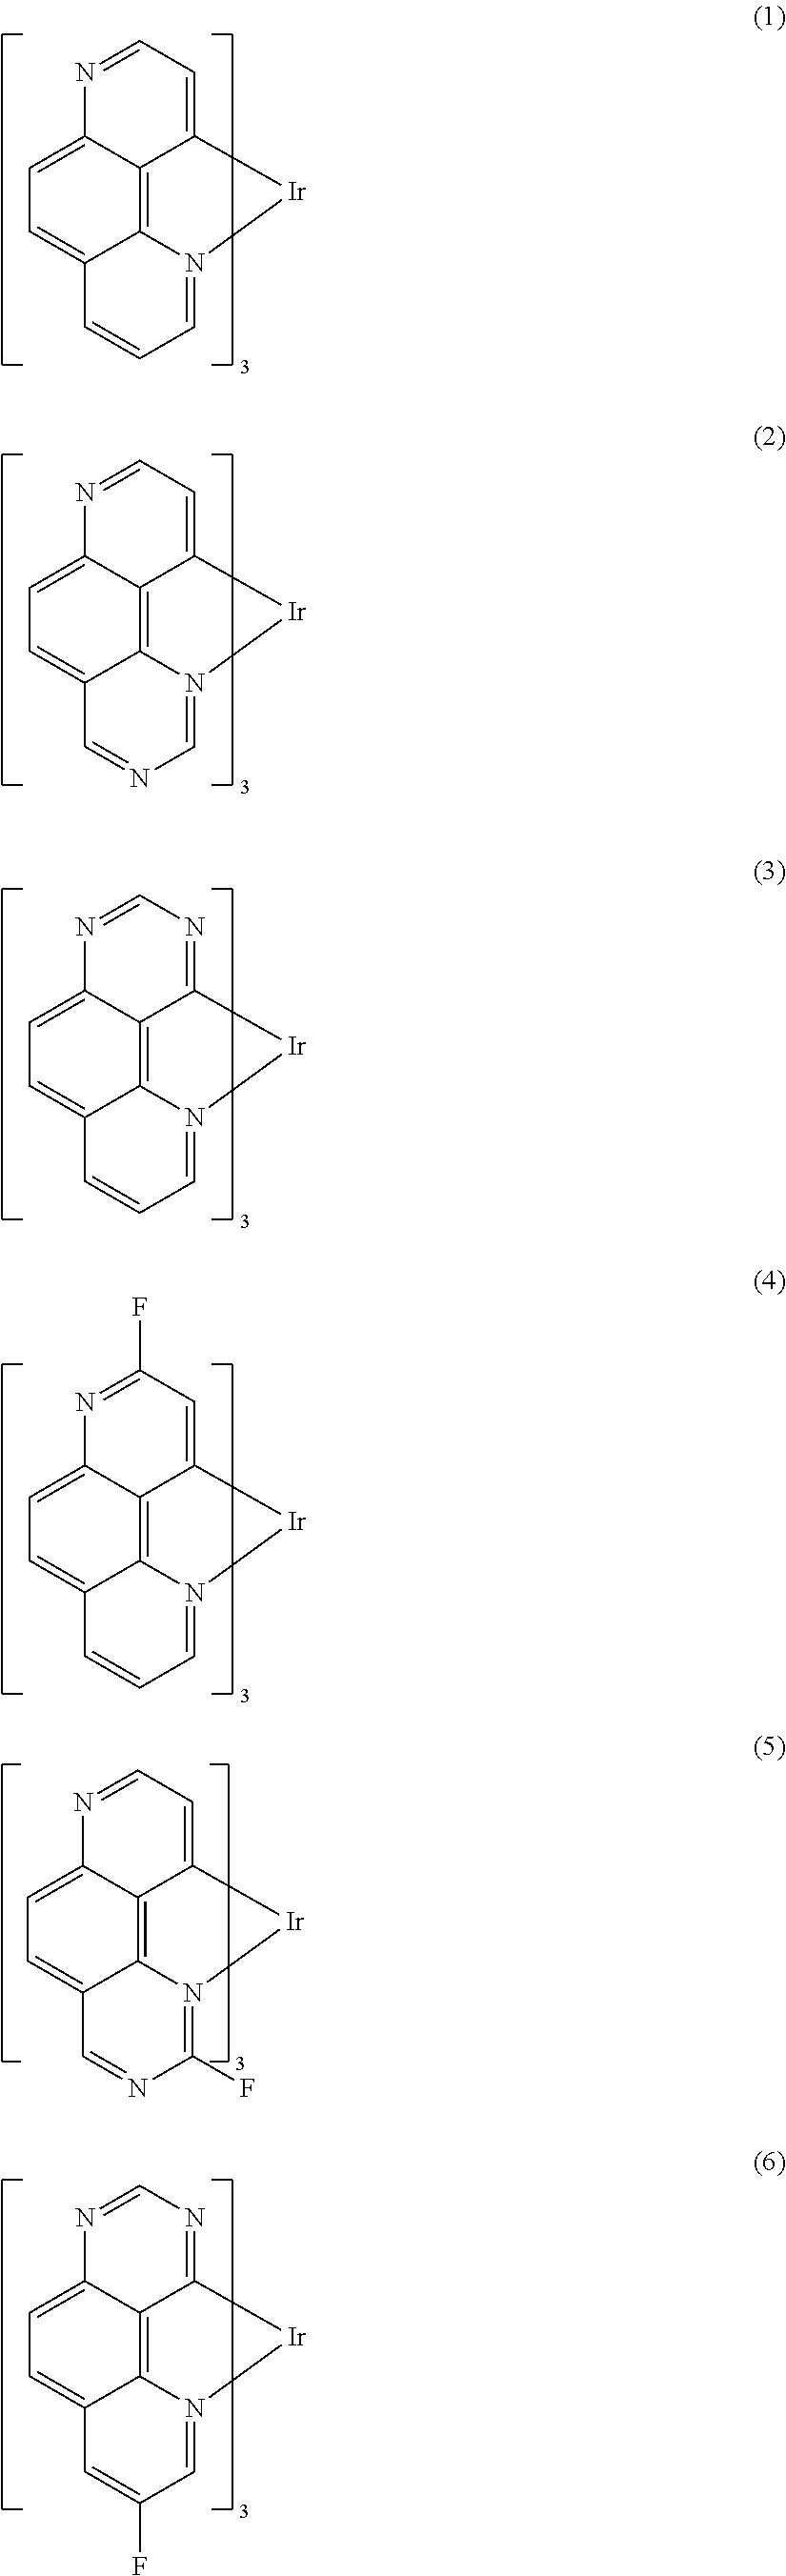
C12=C3C4=CC=C1C=CC=N2[Ir]C3=CC=N4.C12=C3C4=CC=C1C=NC=N2[Ir]C3=CC=N4.C12=C3C4=CC=C1C=CC=N2[Ir]C3=NC=N4.C12=C3C4=CC=C1C=CC=N2[Ir]C3=CC(F)=N4.C12=C3C4=CC=C1C=NC(F)=N2[Ir]C3=CC=N4.C12=C3C4=CC=C1C=C(F)C=N2[Ir]C3=NC=N4
